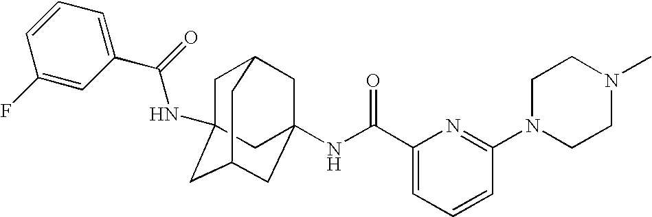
C1C2(NC(C3=CC=CC(F)=C3)=O)CC3CC(NC(C4=CC=CC(N5CCN(C)CC5)=N4)=O)(CC1C3)C2
